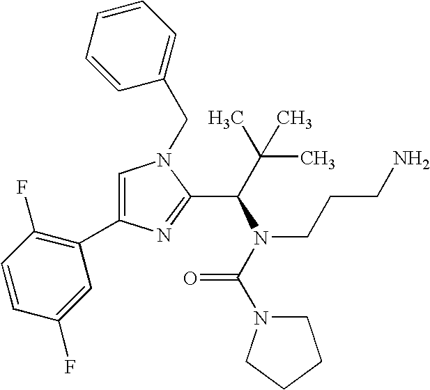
C1=C(C2=C(F)C=CC(F)=C2)N=C(C(C(C)(C)C)N(CCCN)C(=O)N2CCCC2)N1CC1=CC=CC=C1
